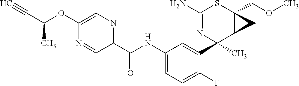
C1(N)=NC(C2=CC(NC(C3=NC=C(OC(C#C)C)N=C3)=O)=CC=C2F)(C)C2C(COC)(S1)C2
